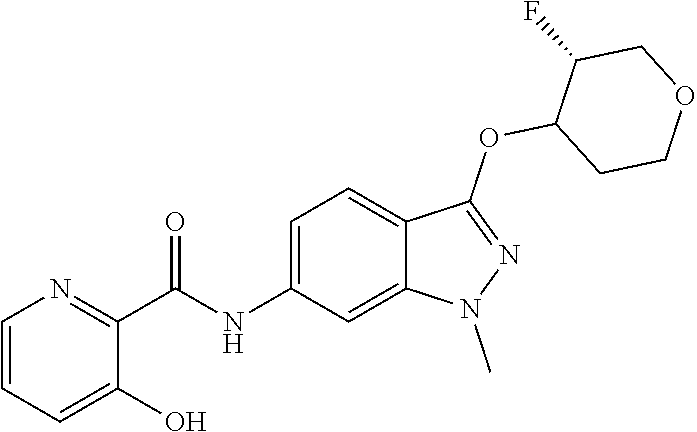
C(NC1=CC=C2C(=C1)N(C)N=C2OC1CCOCC1F)(C1=NC=CC=C1O)=O
